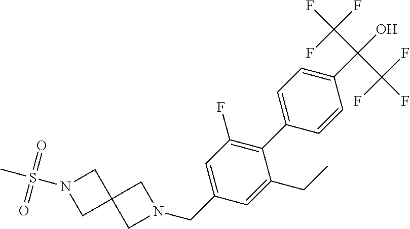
C12(CN(CC3=CC(F)=C(C4=CC=C(C(O)(C(F)(F)F)C(F)(F)F)C=C4)C(CC)=C3)C1)CN(S(C)(=O)=O)C2
